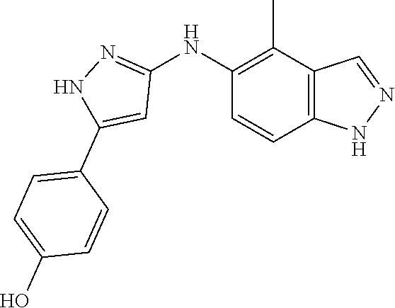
C12=C(C(C)=C(NC3=NNC(C4=CC=C(O)C=C4)=C3)C=C1)C=NN2
